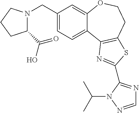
C1(CN2C(C(O)=O)CCC2)=CC=C2C(=C1)OCCC1=C2N=C(C2=NC=NN2C(C)C)S1
